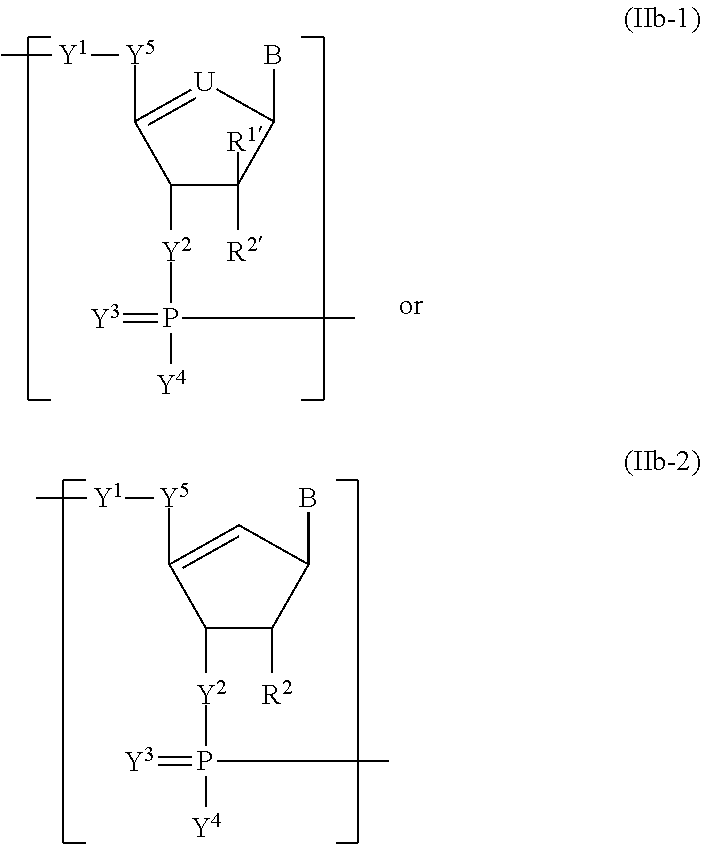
C1([Y2]P(=[Y3])(C)[Y4])C([R2])C(B)C=C1[Y5][Y1]C.C1([Y2]P(=[Y3])(C)[Y4])C([R1])([R2])C(B)[U]=C1[Y5][Y1]C
